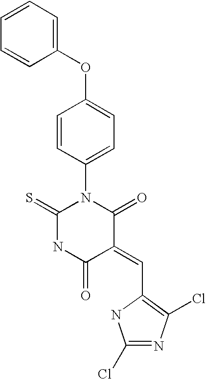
C1(OC2=CC=C(N3C(=S)NC(=O)C(=CC4=C(Cl)N=C(Cl)N4)C3=O)C=C2)=CC=CC=C1
